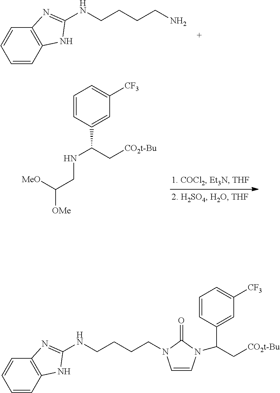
C1=CC2=C(C=C1)N=C(NCCCCN)N2.C1=CC(C(C[CO2t-Bu])NCC([OMe])[MeO])=CC([CF3])=C1.C1=CC2=C(C=C1)N=C(NCCCCN1C=CN(C(C3=CC([CF3])=CC=C3)C[CO2t-Bu])C1=O)N2
